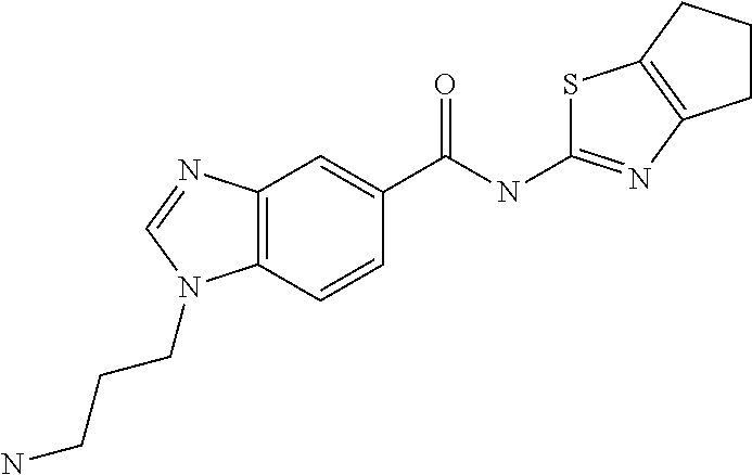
C12=C(C=CC(C(NC3=NC4=C(S3)CCC4)=O)=C1)N(CCCN)C=N2
